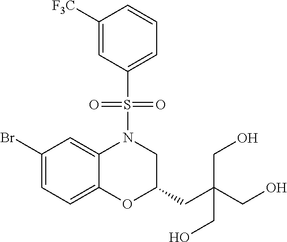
BrC1=CC=C2C(=C1)N(S(C1=CC=CC([F3C])=C1)(=O)=O)CC(CC(CO)(CO)CO)O2
